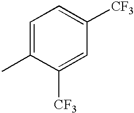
C1=C(C)C([CF3])=CC([CF3])=C1
